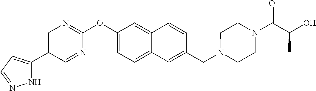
N1C(C2=CN=C(OC3=CC=C4C(=C3)C=CC(CN3CCN(C(C(O)C)=O)CC3)=C4)N=C2)=CC=N1
